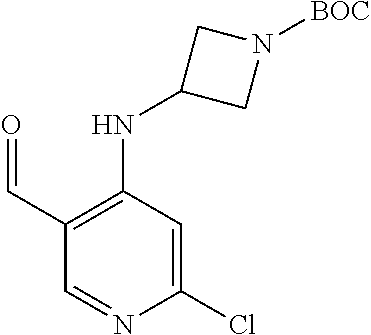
C1(NC2=C(C=O)C=NC(Cl)=C2)CN([BOC])C1
